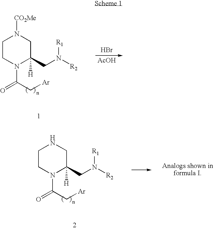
[AcOH].Br.C1CN(C(C[Ar])=O)C(CN([R2])[R1])([H])CN1[CO2Me].C1CN(C(C[Ar])=O)C(CN([R2])[R1])([H])CN1
